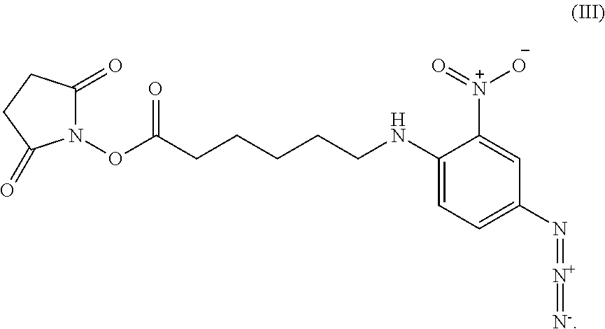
C1=C(NCCCCCC(ON2C(=O)CCC2=O)=O)C([N+](=O)[O-])=CC(N=[N+]=[N-])=C1
